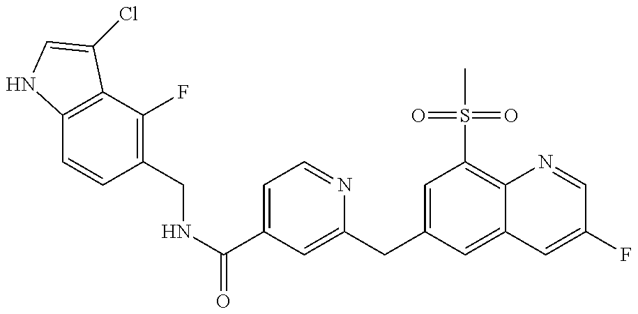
C12=C(C(F)=C(CNC(=O)C3=CC=NC(CC4=CC(S(=O)(=O)C)=C5C(=C4)C=C(F)C=N5)=C3)C=C1)C(Cl)=CN2
